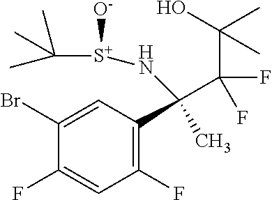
C1(F)=C(C(C(F)(C(O)(C)C)F)(C)N[S+](C(C)(C)C)[O-])C=C(Br)C(F)=C1
